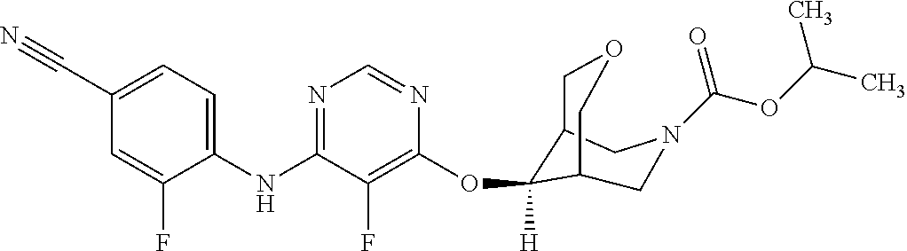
C1(NC2=NC=NC(OC3([H])C4COCC3CN(C(OC(C)C)=O)C4)=C2F)=CC=C(C#N)C=C1F
